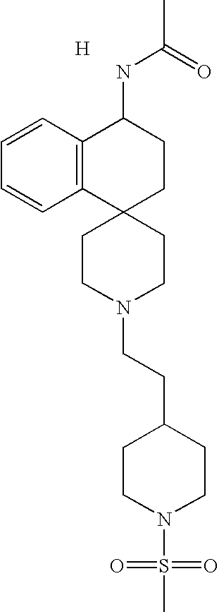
[H].C1CN(CCC2CCN(S(C)(=O)=O)CC2)CCC12CCC(NC(C)=O)C1=C2C=CC=C1
